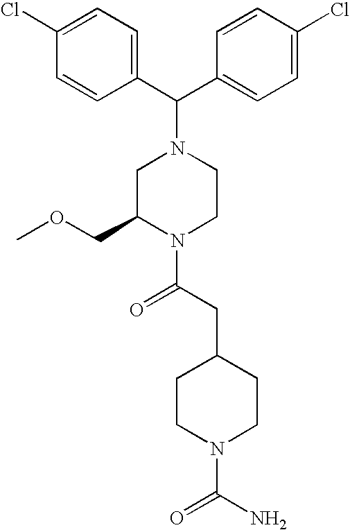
C(C1=CC=C(Cl)C=C1)(N1CC(COC)N(C(CC2CCN(C(N)=O)CC2)=O)CC1)C1=CC=C(Cl)C=C1
